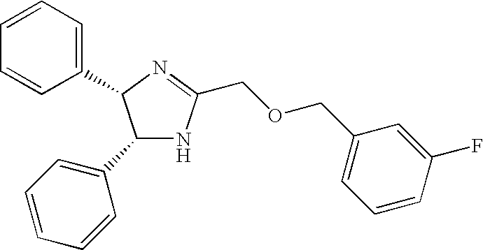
C1(C2=CC=CC=C2)NC(COCC2=CC=CC(F)=C2)=NC1C1=CC=CC=C1
